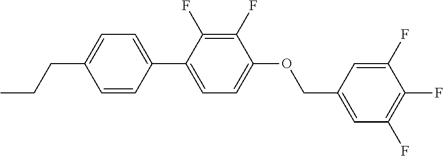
C1=CC(C2=CC=C(OCC3=CC(F)=C(F)C(F)=C3)C(F)=C2F)=CC=C1CCC
